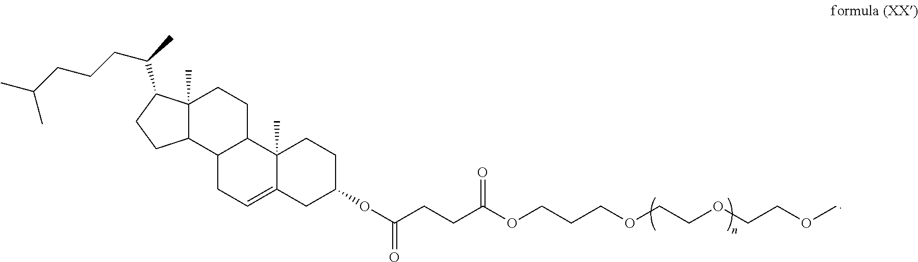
C12(C)C(C3C(CC1)C1(C)C(=CC3)CC(OC(=O)CCC(OCCCOCCOCCOC)=O)CC1)CCC2C(C)CCCC(C)C
